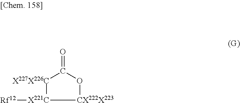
[X227X226C]1[X221C]([Rf12])[CX222X223]OC1=O
